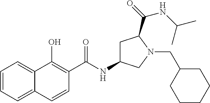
C1=CC=C2C(=C1)C(O)=C(C(NC1CC(C(=O)NC(C)C)N(CC3CCCCC3)C1)=O)C=C2
